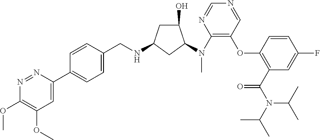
C1(C2=CC=C(CNC3CC(O)C(N(C4=C(OC5=C(C(N(C(C)C)C(C)C)=O)C=C(F)C=C5)C=NC=N4)C)C3)C=C2)=CC(OC)=C(OC)N=N1
